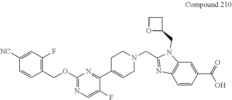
C1=C([NC])C=CC(COC2=NC=C(F)C(C3=CCN(CC4=NC5=C(C=C(C(=O)O)C=C5)N4CC4CCO4)CC3)=N2)=C1F
